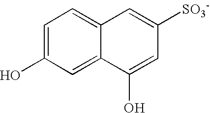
C1=C(O)C=C2C(=C1)C=C([SO3-])C=C2O
